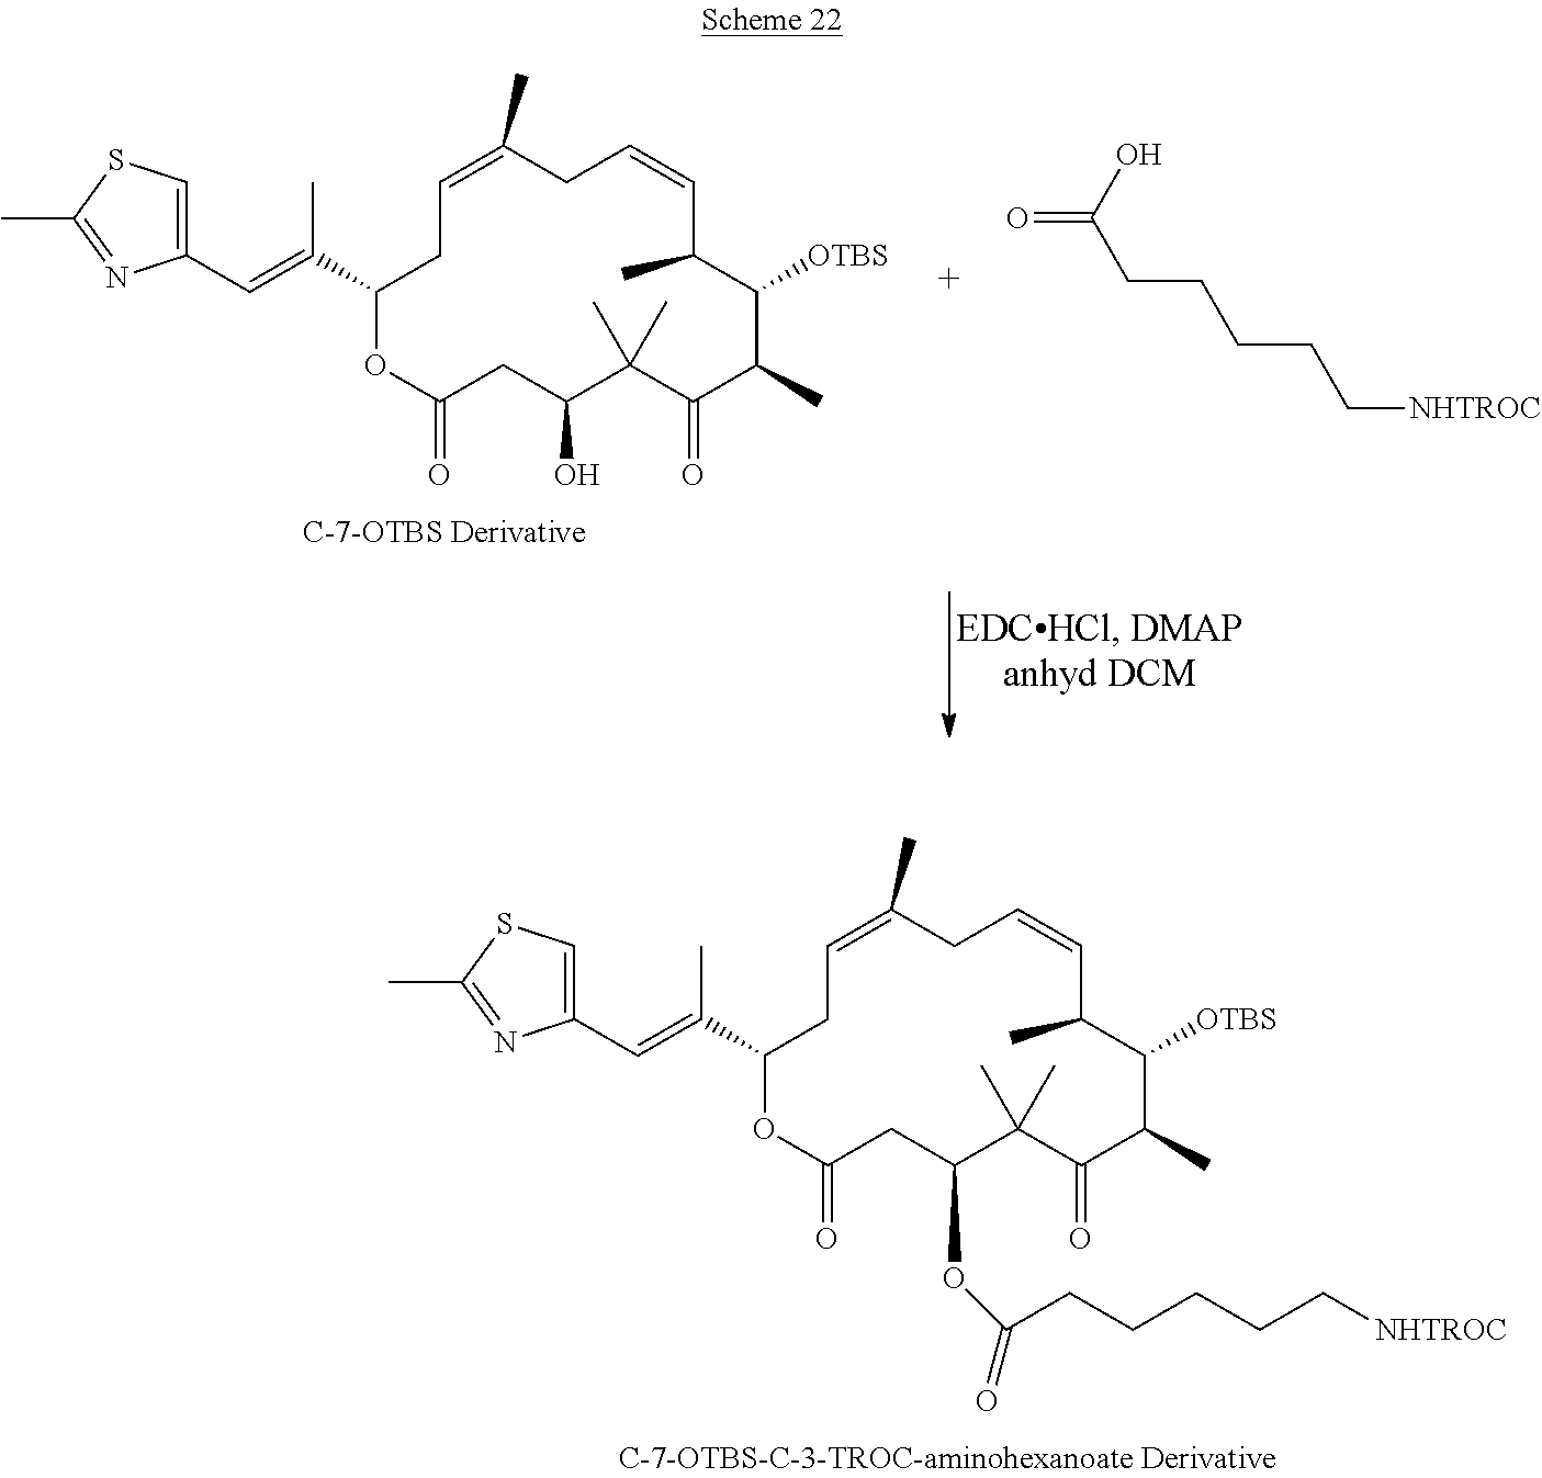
C1(C=C(C2OC(=O)CC(OC(=O)CCCCC[NHTROC])C(C)(C)C(=O)C(C)C([OTBS])C(C)C=CCC(C)=CC2)C)=CSC(C)=N1.C1(C=C(C2OC(=O)CC(O)C(C)(C)C(=O)C(C)C([OTBS])C(C)C=CCC(C)=CC2)C)=CSC(C)=N1.OC(=O)CCCCC[NHTROC]
